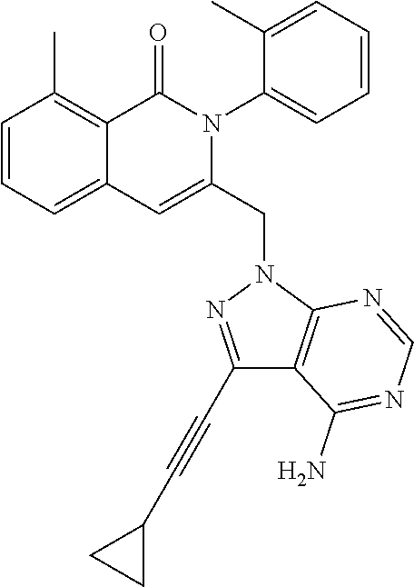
C1=CC=C2C(=C1C)C(=O)N(C1=CC=CC=C1C)C(CN1C3=C(C(N)=NC=N3)C(C#CC3CC3)=N1)=C2
